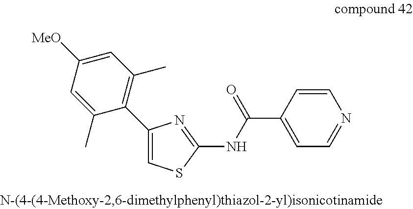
C1=C(C2=C(C)C=C([MeO])C=C2C)N=C(NC(C2=CC=NC=C2)=O)S1
